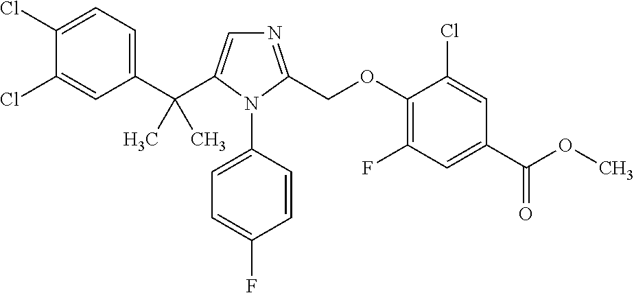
C1(C(C)(C)C2=CN=C(COC3=C(F)C=C(C(=O)OC)C=C3Cl)N2C2=CC=C(F)C=C2)=CC=C(Cl)C(Cl)=C1
